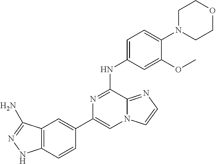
C1(C2=CC3=C(C=C2)NN=C3N)=CN2C(=NC=C2)C(NC2=CC=C(N3CCOCC3)C(OC)=C2)=N1
